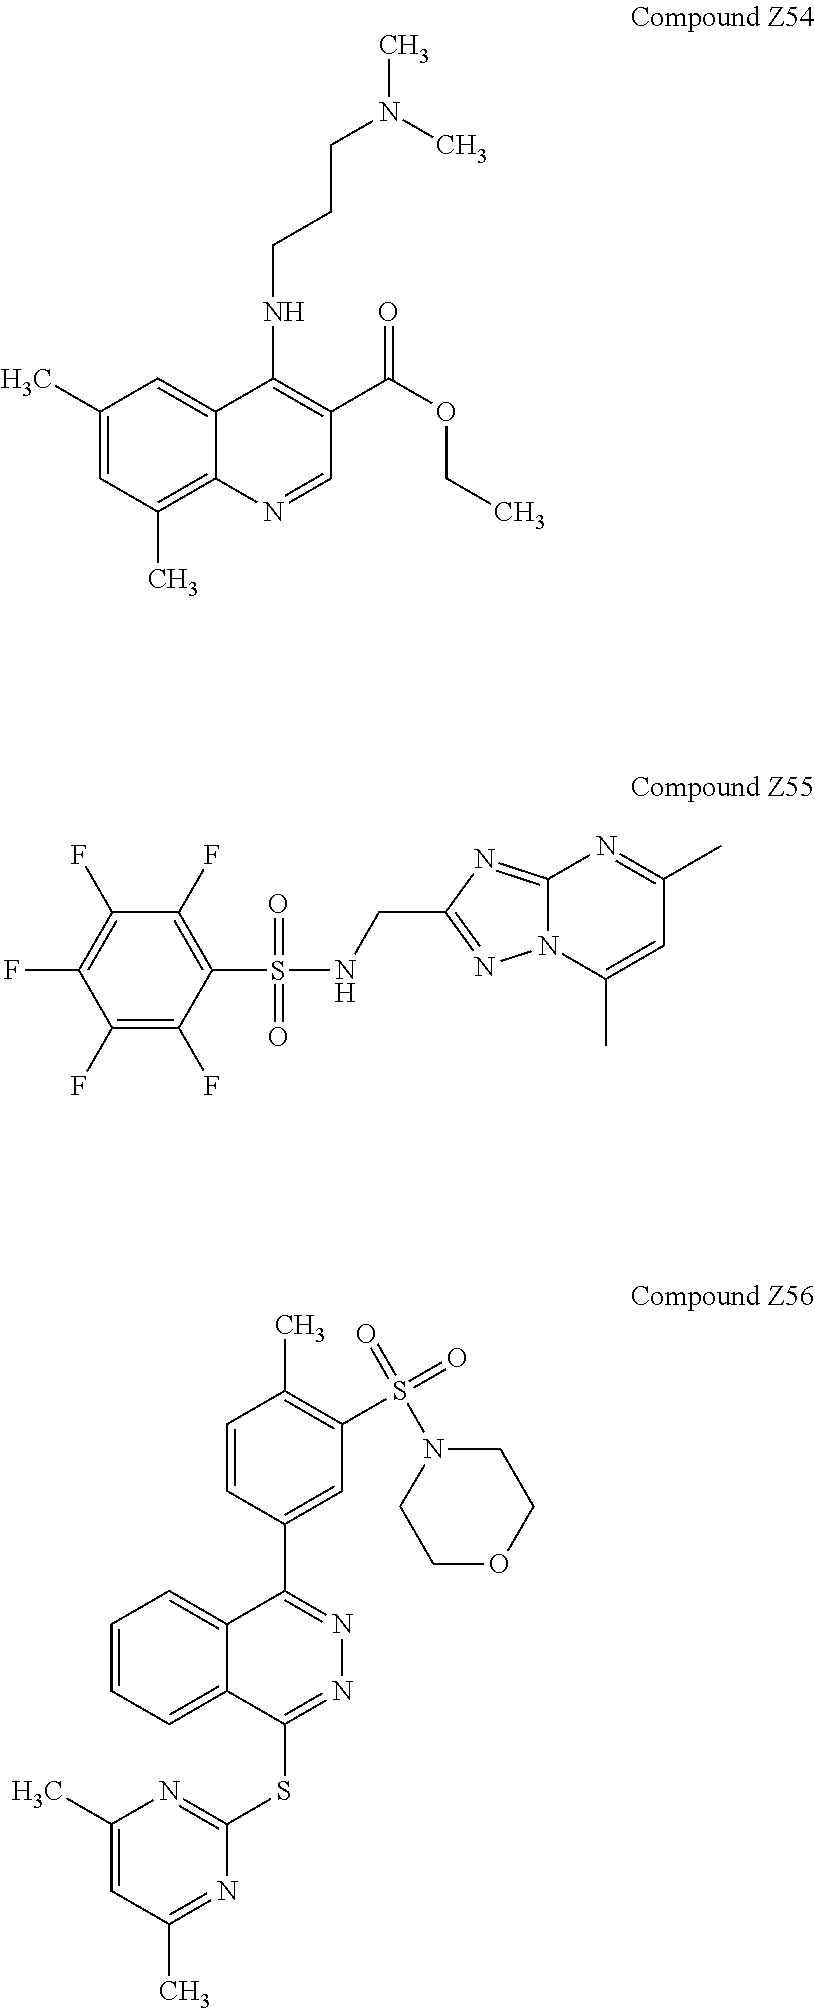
C1(C)=CC(C)=C2C(=C1)C(NCCCN(C)C)=C(C(OCC)=O)C=N2.C1(F)=C(F)C(S(=O)(=O)NCC2=NN3C(=N2)N=C(C)C=C3C)=C(F)C(F)=C1F.C1=CC(C2=NN=C(SC3=NC(C)=CC(C)=N3)C3=CC=CC=C23)=CC(S(=O)(N2CCOCC2)=O)=C1C
